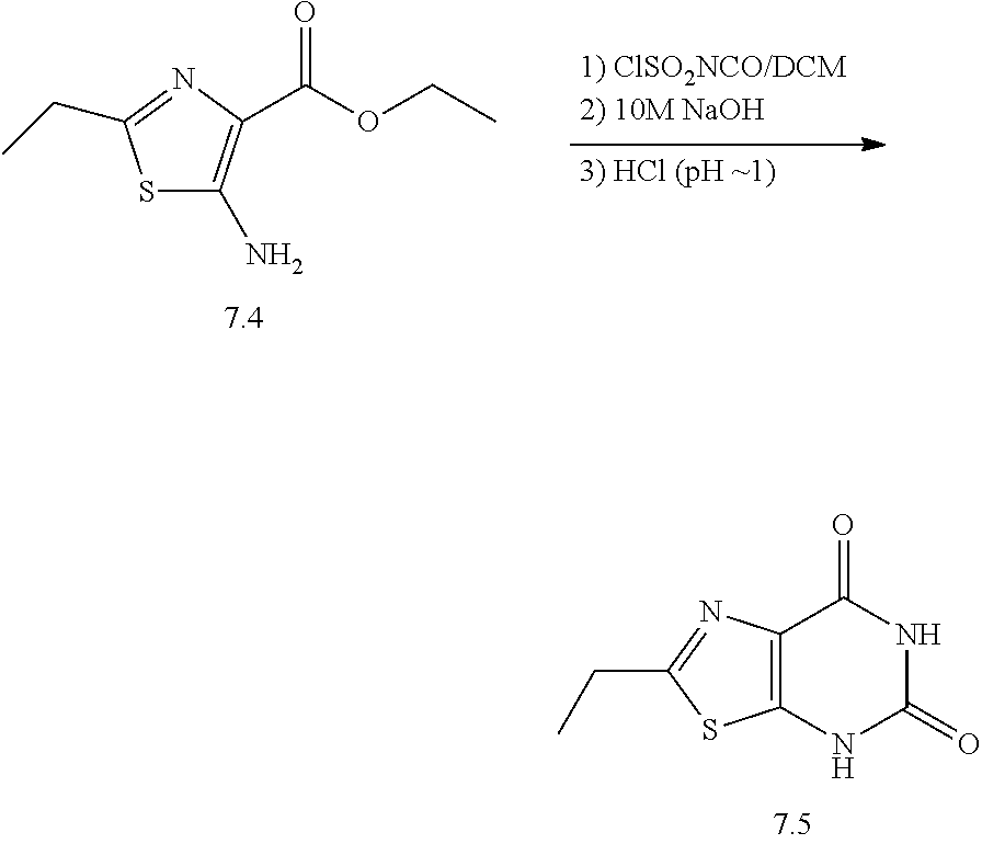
S1C(N)=C(C(OCC)=O)N=C1CC.C12=C(NC(=O)NC1=O)SC(CC)=N2
